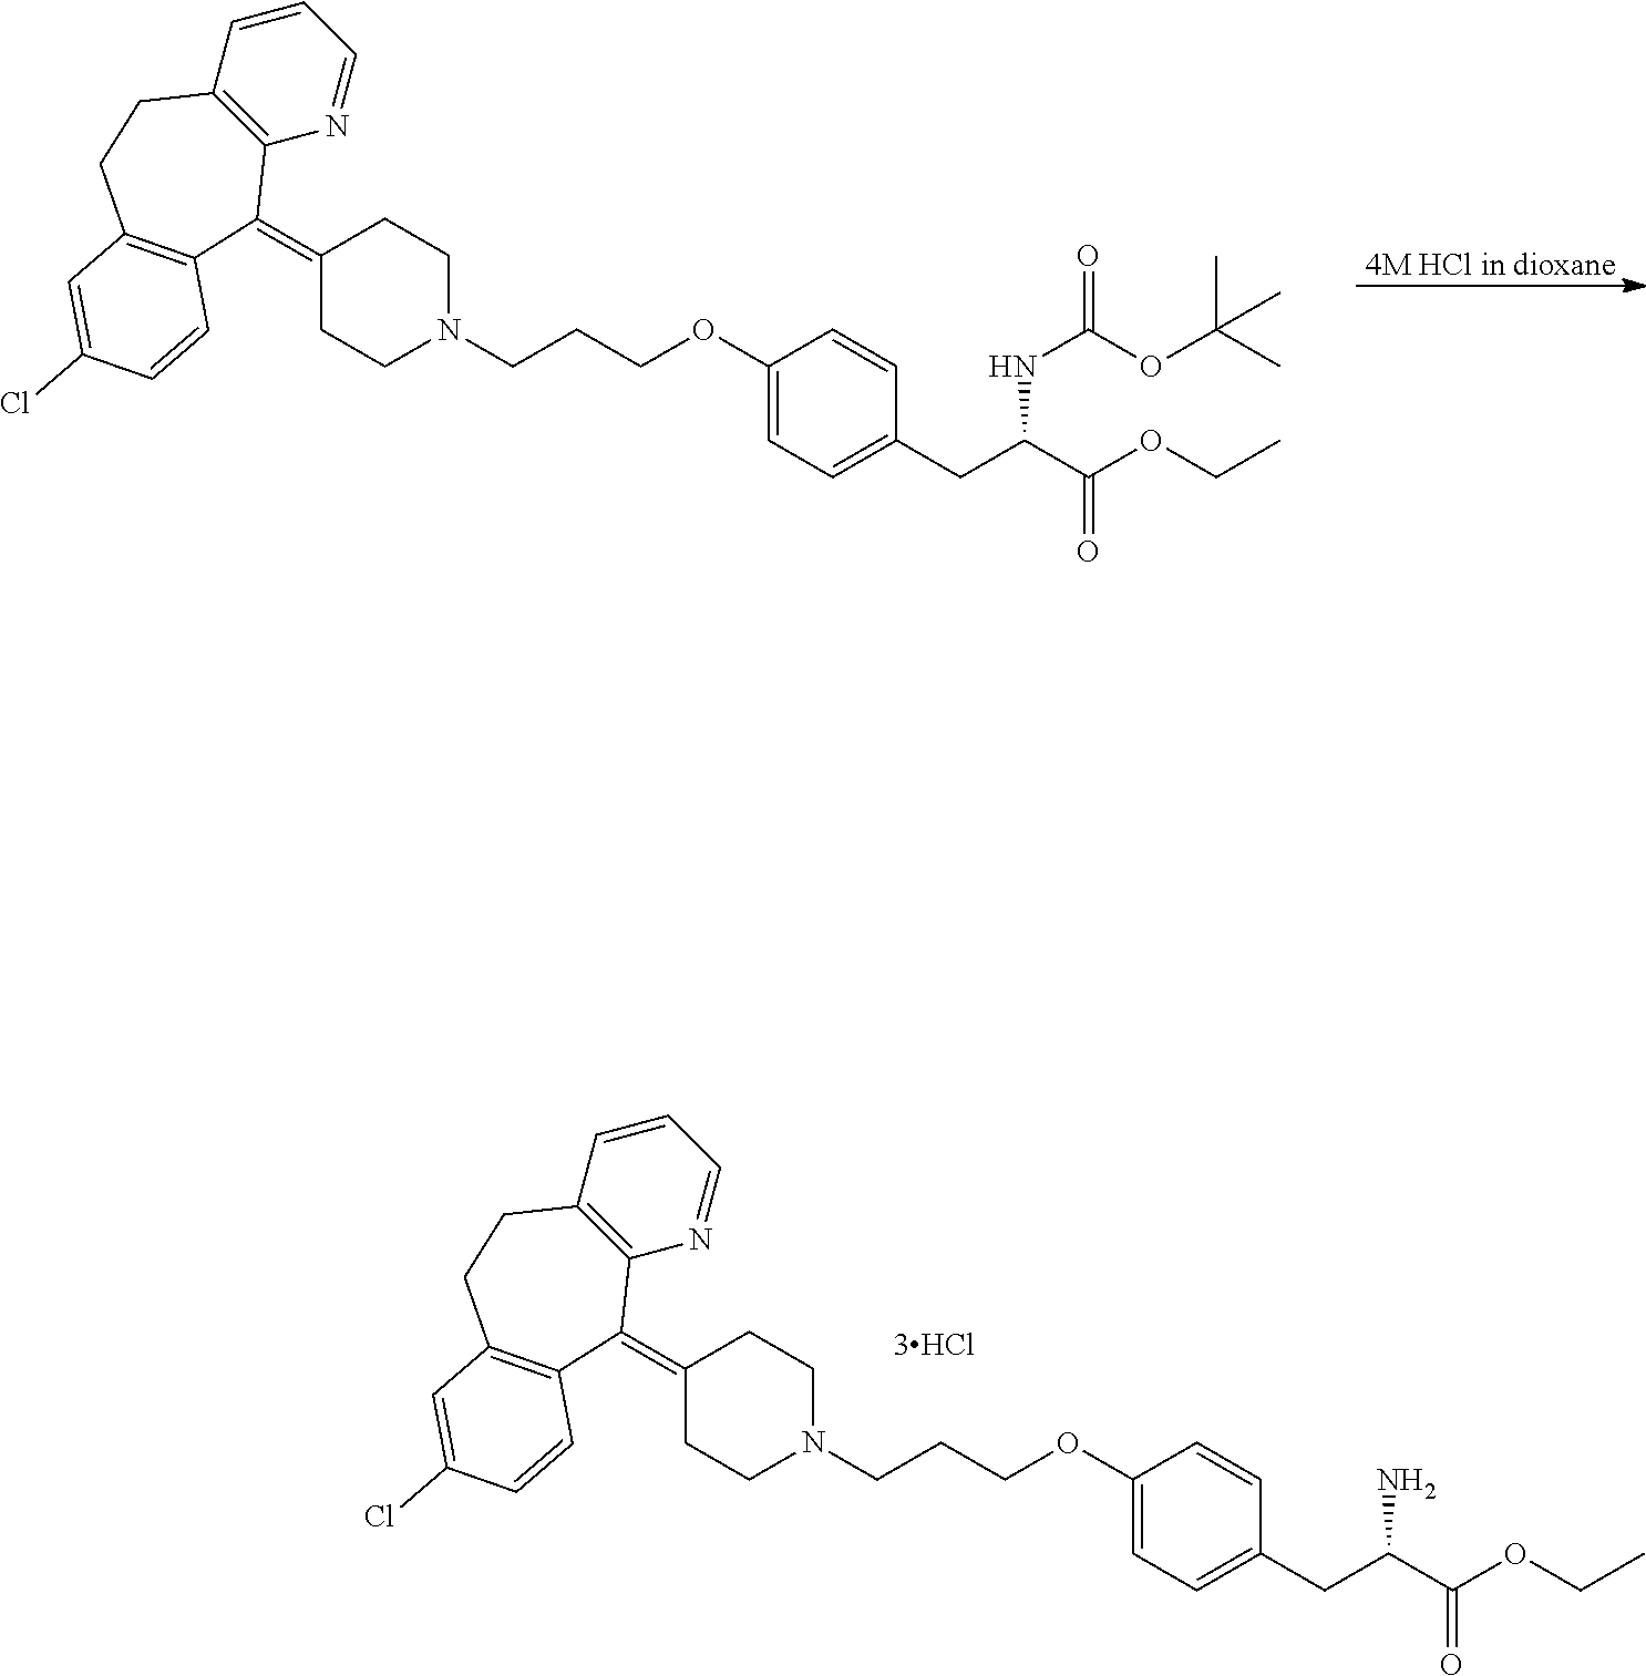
[4M HCl in dioxane].C1(=C2C3=C(C=CC=N3)CCC3=C2C=CC(Cl)=C3)CCN(CCCOC2=CC=C(CC(NC(OC(C)(C)C)=O)C(OCC)=O)C=C2)CC1.C1(=C2C3=C(C=CC=N3)CCC3=C2C=CC(Cl)=C3)CCN(CCCOC2=CC=C(CC(N)C(OCC)=O)C=C2)CC1
